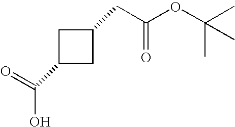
C1C(C(=O)O)CC1CC(OC(C)(C)C)=O
